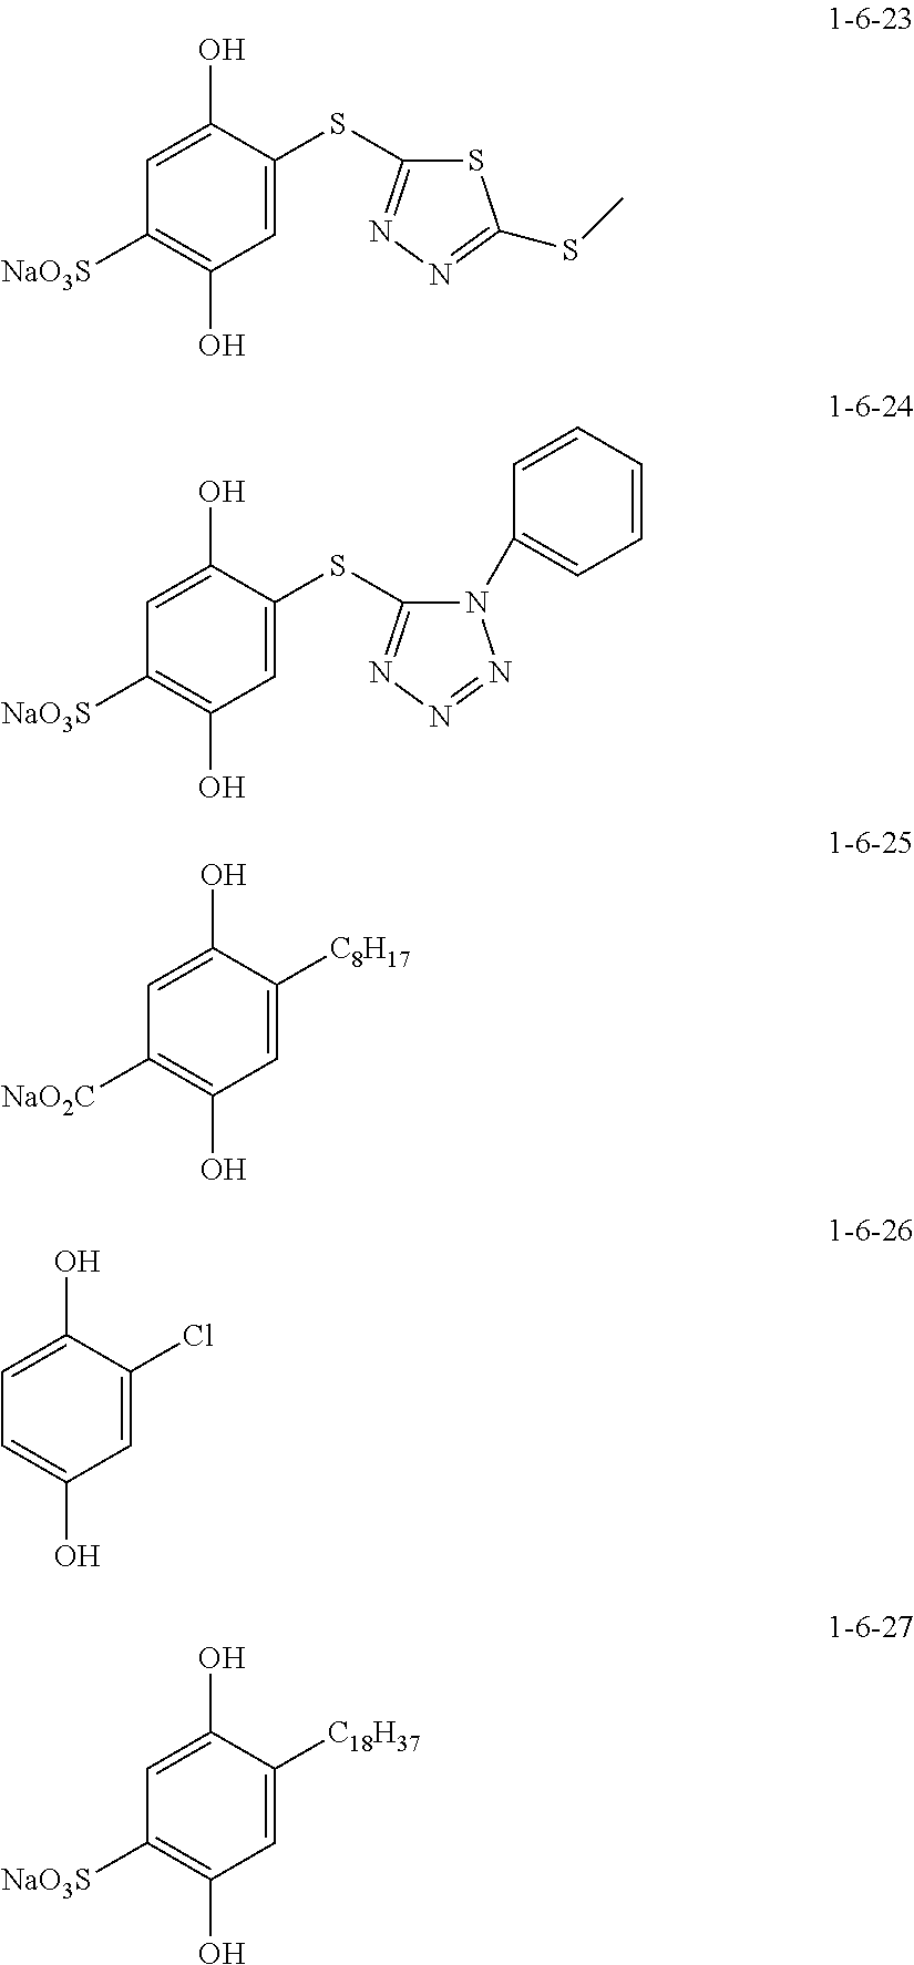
C1(O)=CC([NaO3S])=C(O)C=C1SC1=NN=NN1C1=CC=CC=C1.C1(O)=CC([NaO2C])=C(O)C=C1[C8H17].C1(O)=CC=C(O)C=C1Cl.C1(O)=CC([NaO3S])=C(O)C=C1[C18H37].C1(O)=CC([NaO3S])=C(O)C=C1SC1=NN=C(SC)S1
